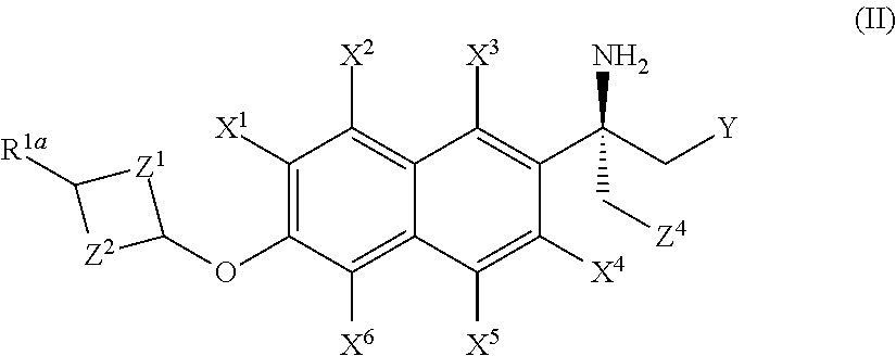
C1([X1])=C(OC2[Z1]C([R1a])[Z2]2)C([X6])=C2C(=C1[X2])C([X3])=C(C(C[Y])(N)C[Z4])C([X4])=C2[X5]
